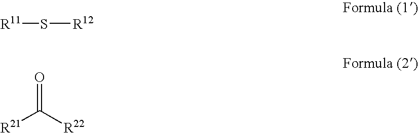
[R11]S[R12].[R21]C([R22])=O
